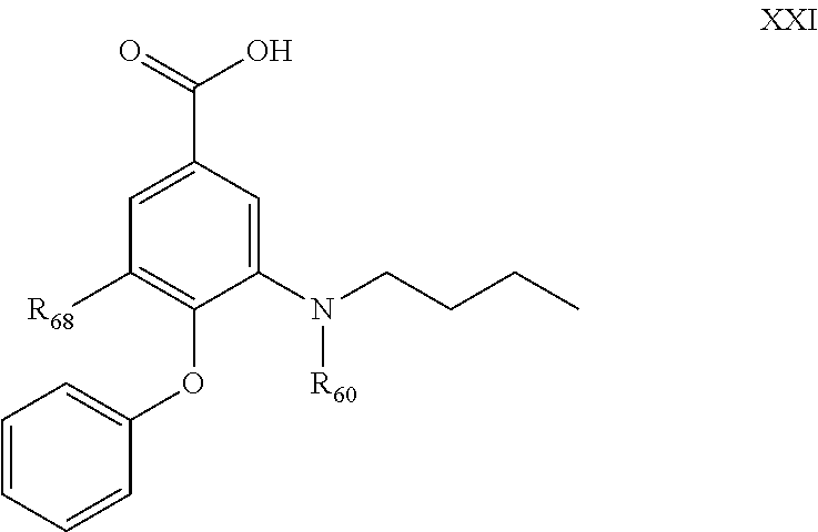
C1([R68])=C(OC2=CC=CC=C2)C(N(CCCC)[R60])=CC(C(=O)O)=C1
